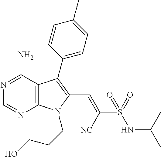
C1=NC2=C(C(N)=N1)C(C1=CC=C(C)C=C1)=C(C=C(S(=O)(NC(C)C)=O)[NC])N2CCCO
